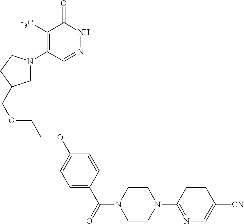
C1([F3C])=C(N2CC(COCCOC3=CC=C(C(=O)N4CCN(C5=NC=C([CN])C=C5)CC4)C=C3)CC2)C=NNC1=O
